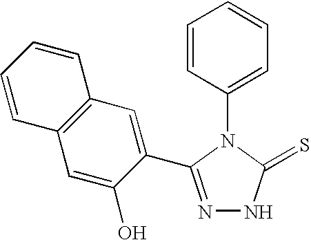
C1=CC(N2C(=S)NN=C2C2=CC3=C(C=C2O)C=CC=C3)=CC=C1
